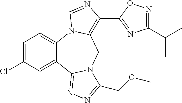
C12=CC=C(Cl)C=C1C1=NN=C(COC)N1CC1=C(C3=NC(C(C)C)=NO3)N=CN21
